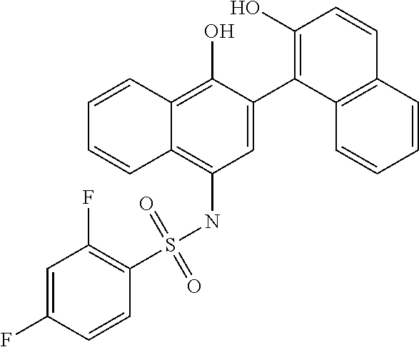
C1=C(C2=C(O)C=CC3=C2C=CC=C3)C(O)=C2C(=C1NS(C1=C(F)C=C(F)C=C1)(=O)=O)C=CC=C2
